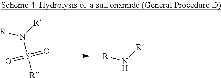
N(S([R])(=O)=O)([R])[R].N([R])[R]
